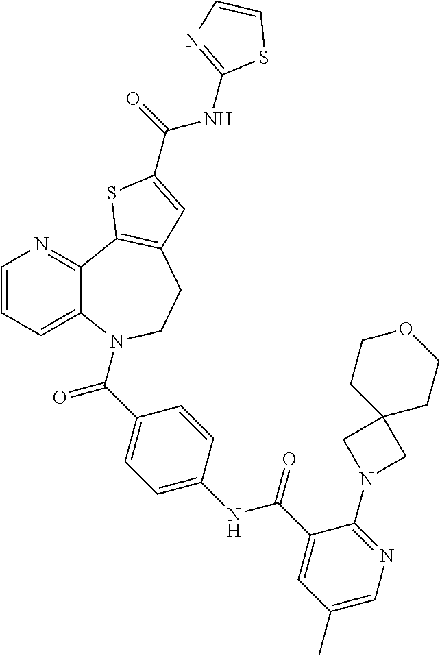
C1=CC=C2C(=N1)C1=C(CCN2C(C2=CC=C(NC(C3=CC(C)=CN=C3N3CC4(C3)CCOCC4)=O)C=C2)=O)C=C(C(=O)NC2=NC=CS2)S1
